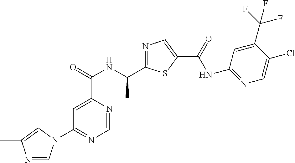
C1=C(C(=O)NC(C2=NC=C(C(NC3=NC=C(Cl)C(C(F)(F)F)=C3)=O)S2)C)N=CN=C1N1C=NC(C)=C1
